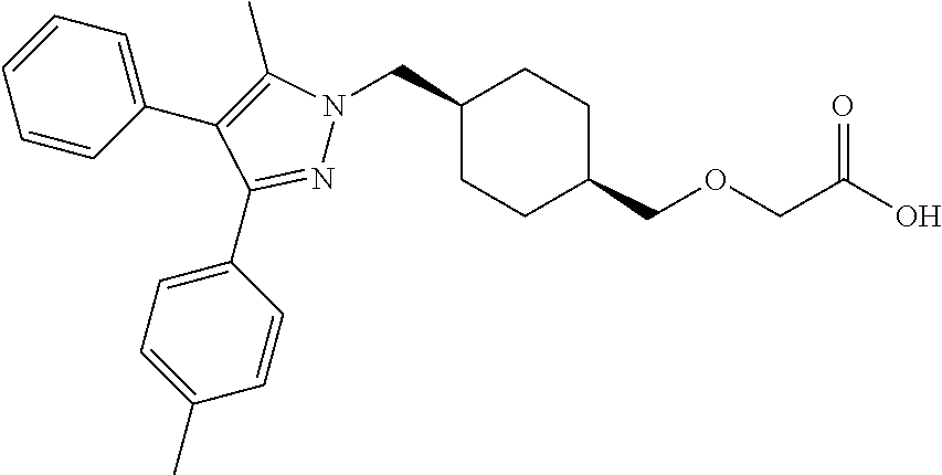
C1(CN2N=C(C3=CC=C(C)C=C3)C(C3=CC=CC=C3)=C2C)CCC(COCC(O)=O)CC1
